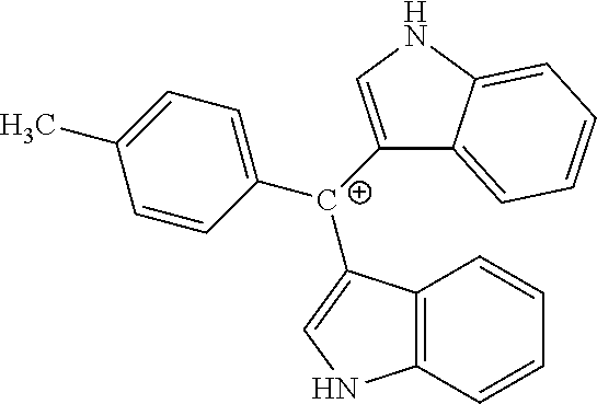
C12=C(C=CC=C1)NC=C2[C+](C1=CNC2=CC=CC=C12)C1=CC=C(C)C=C1
